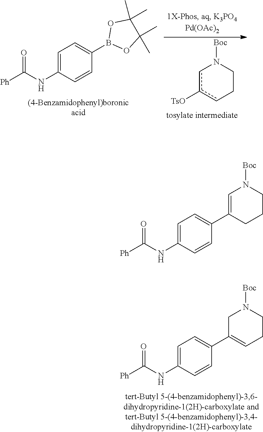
C1=C(NC(=O)[Ph])C=CC(C2=CCCN([Boc])C2)=C1.c1c([TsO])cCCN1[Boc].C1=C(NC(=O)[Ph])C=CC(B2OC(C)(C)C(C)(C)O2)=C1.C1=C(NC(=O)[Ph])C=CC(C2=CN([Boc])CCC2)=C1
